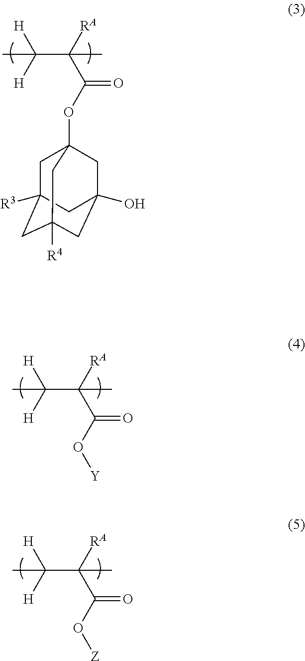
CC(C([RA])(C(OC12CC3([R3])CC([R4])(CC(O)(C1)C3)C2)=O)C)([H])[H].CC(C([RA])(C(O[Y])=O)C)([H])[H].CC(C([RA])(C(O[Z])=O)C)([H])[H]
